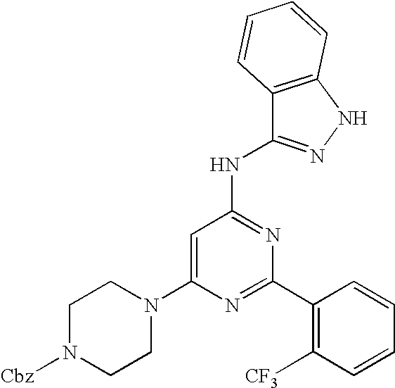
C1=C(N2CCN([Cbz])CC2)N=C(C2=C([CF3])C=CC=C2)N=C1NC1=NNC2=C1C=CC=C2
